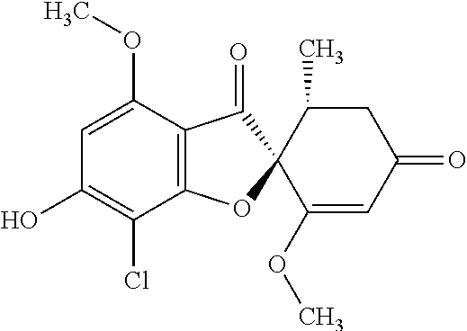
C1(OC)=CC(O)=C(Cl)C2=C1C(=O)C1(O2)C(OC)=CC(=O)CC1C
